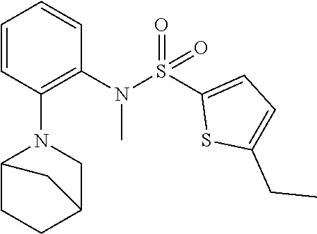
C1=CC(N2CC3CCC2C3)=C(N(S(C2=CC=C(CC)S2)(=O)=O)C)C=C1
